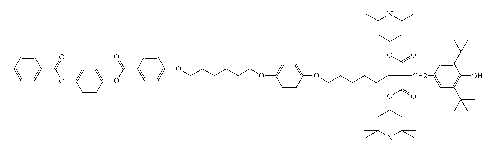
C1=CC(C)=CC=C1C(=O)OC1=CC=C(OC(C2=CC=C(OCCCCCCOC3=CC=C(OCCCCCCC(CC4=CC(C(C)(C)C)=C(O)C(C(C)(C)C)=C4)(C(OC4CC(C)(C)N(C)C(C)(C)C4)=O)C(=O)OC4CC(C)(C)N(C)C(C)(C)C4)C=C3)C=C2)=O)C=C1
